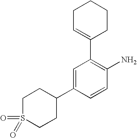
C1S(=O)(=O)CCC(C2=CC(C3=CCCCC3)=C(N)C=C2)C1
